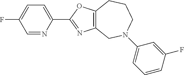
C1(F)=CC=C(C2=NC3=C(O2)CCCN(C2=CC=CC(F)=C2)C3)N=C1
